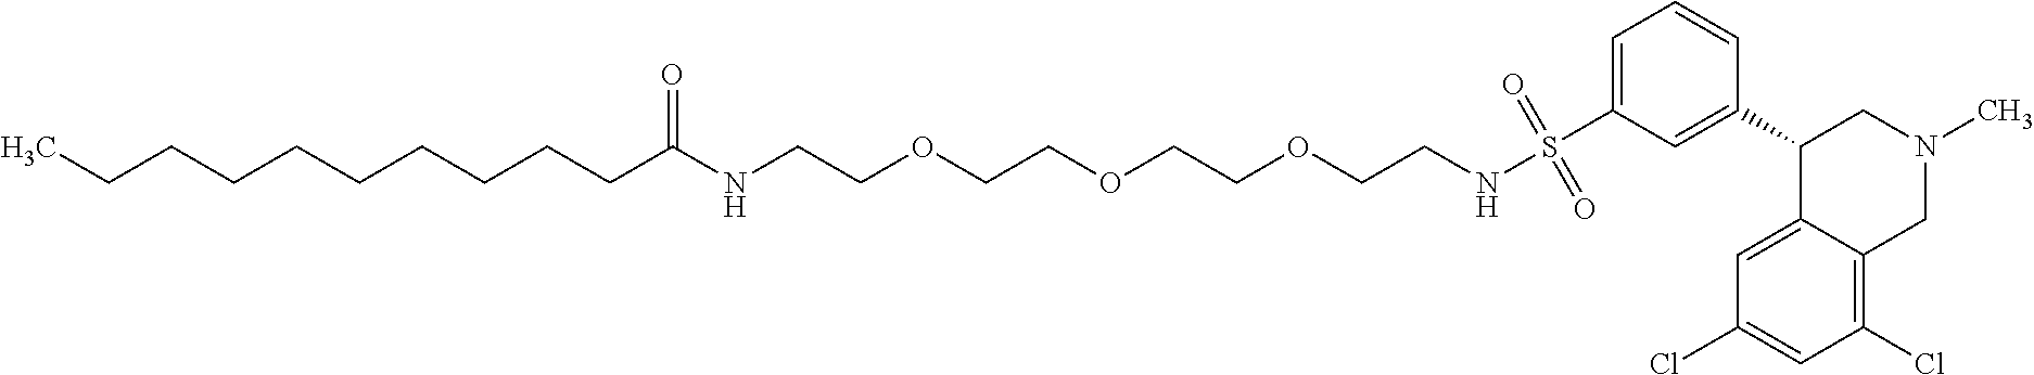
C(CCCCCCCCC(NCCOCCOCCOCCNS(C1=CC=CC(C2C3=CC(Cl)=CC(Cl)=C3CN(C)C2)=C1)(=O)=O)=O)C
